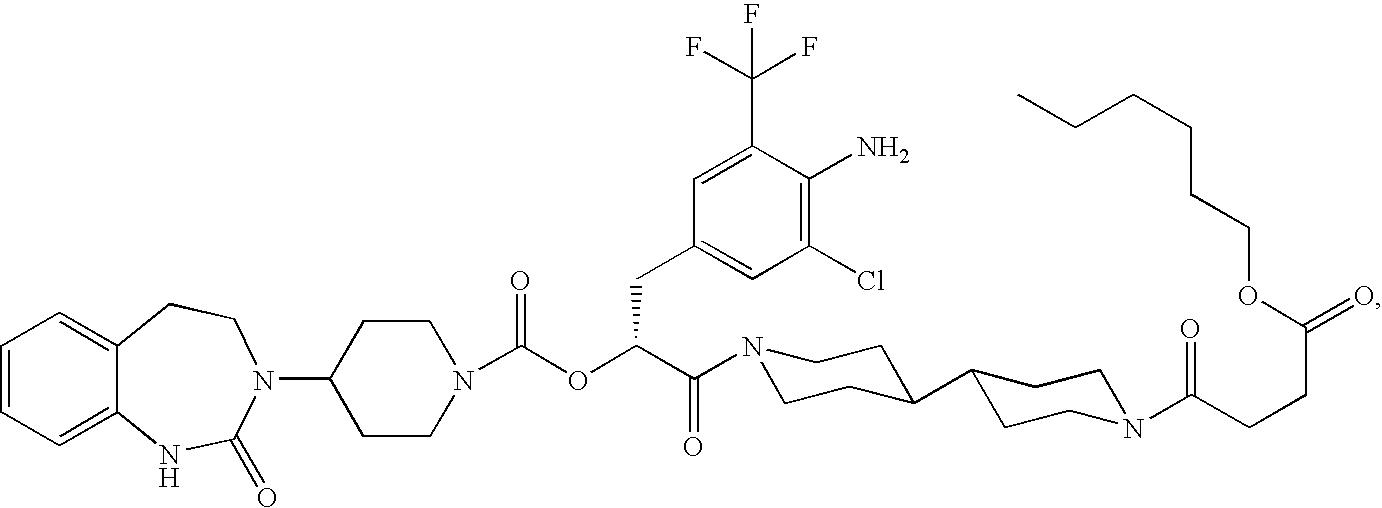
C1=CC=C2C(=C1)CCN(C1CCN(C(OC(C(=O)N3CCC(C4CCN(C(CCC(=O)OCCCCCC)=O)CC4)CC3)CC3=CC(Cl)=C(N)C(C(F)(F)F)=C3)=O)CC1)C(=O)N2
